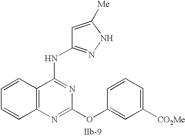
C12=C(N=C(OC3=CC([CO2Me])=CC=C3)N=C1NC1=NNC([Me])=C1)C=CC=C2
